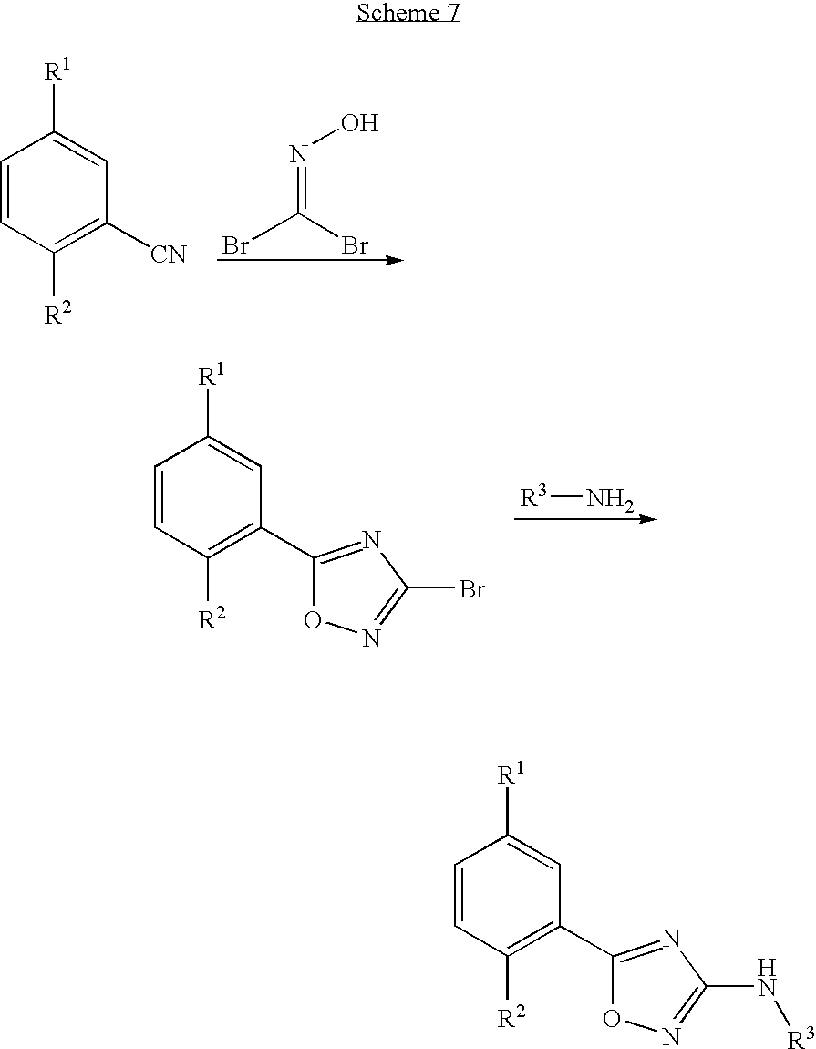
C1=CC([R2])=C([CN])C=C1[R1].BrC(Br)=NO.C1=CC([R2])=C(C2=NC(Br)=NO2)C=C1[R1].[R3]N.C1=CC([R2])=C(C2=NC(N[R3])=NO2)C=C1[R1]
